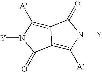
[Y]N1C(=O)C2=C([A])N([Y])C(=O)C2=C1[A]
